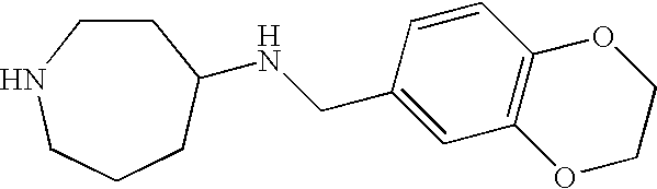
O1C2=C(OCC1)C=C(CNC1CCNCCC1)C=C2
